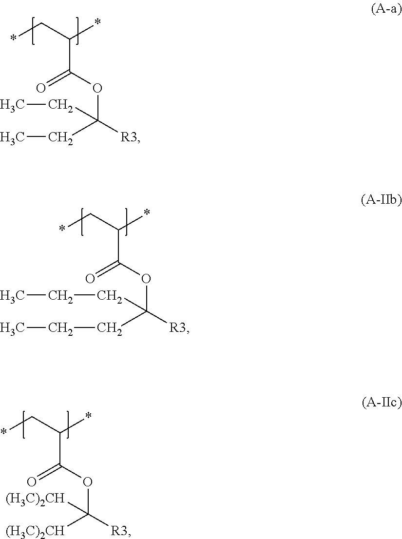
C(C(*)C(OC([R3])(CC)CC)=O)*.C(C(*)C(OC([R3])(CCC)CCC)=O)*.C(C(*)C(OC([R3])([(H3C)2CH])[(H3C)2CH])=O)*
